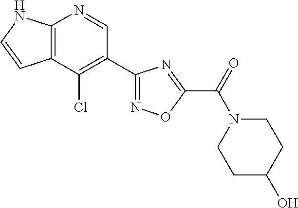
C12=C(C(Cl)=C(C3=NOC(C(=O)N4CCC(O)CC4)=N3)C=N1)C=CN2
